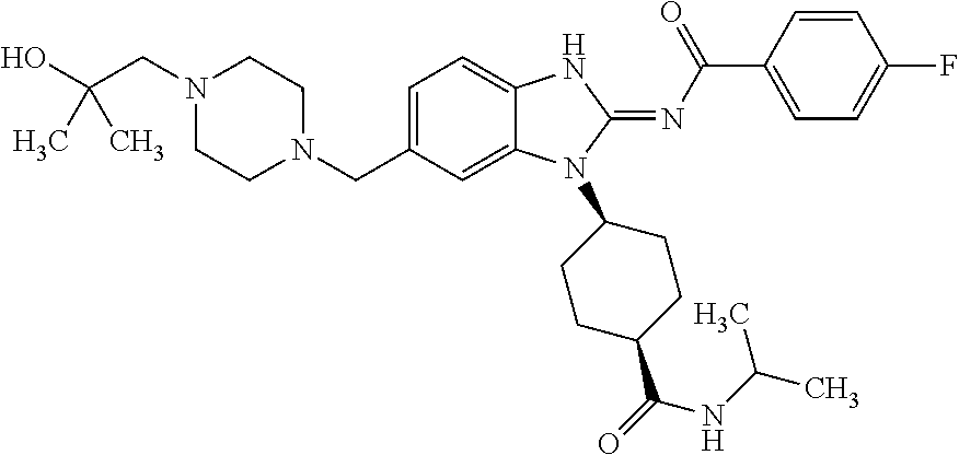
C1=C(CN2CCN(CC(O)(C)C)CC2)C=C2C(=C1)NC(=NC(C1=CC=C(F)C=C1)=O)N2C1CCC(C(NC(C)C)=O)CC1
